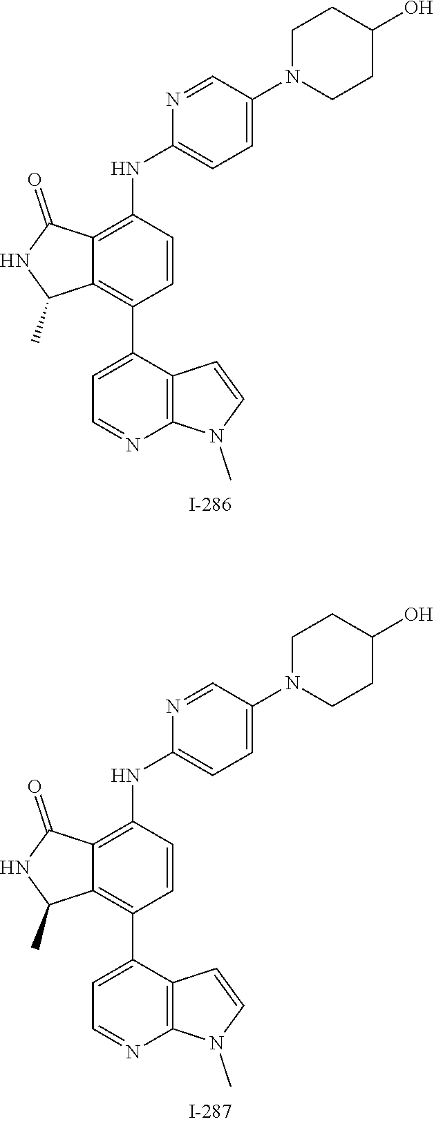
C1(NC2=CC=C(N3CCC(O)CC3)C=N2)=C2C(=C(C3=CC=NC4=C3C=CN4C)C=C1)C(C)NC2=O.C1(NC2=CC=C(N3CCC(O)CC3)C=N2)=C2C(=C(C3=CC=NC4=C3C=CN4C)C=C1)C(C)NC2=O
